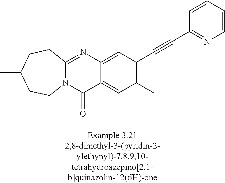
N12C(=NC3=CC(C#CC4=NC=CC=C4)=C(C)C=C3C1=O)CCC(C)CC2
